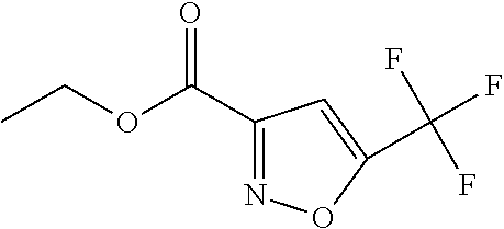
C1(C(OCC)=O)=NOC(C(F)(F)F)=C1
